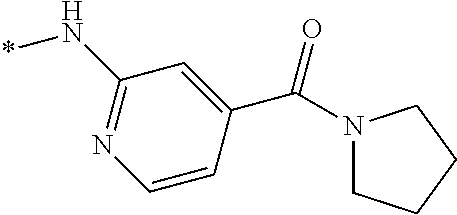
C1(N*)=NC=CC(C(=O)N2CCCC2)=C1
